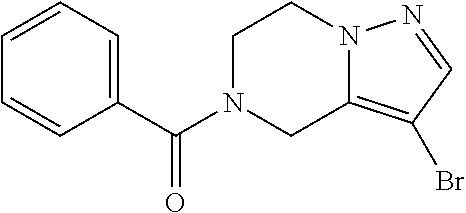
C1N(C(=O)C2=CC=CC=C2)CC2=C(Br)C=NN2C1
